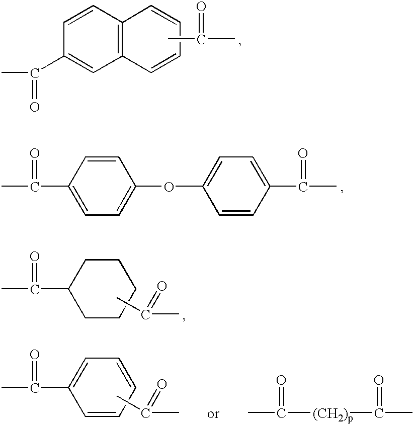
C1(C(C)=O)=CC2=C(C=C1)C=CC=C2.CC(C)=O.C1(C(C)=O)=CC=C(OC2=CC=C(C(C)=O)C=C2)C=C1.C1C(C(C)=O)CCCC1.CC(C)=O.CC([(CH2)p]C(C)=O)=O.C1=CC=CC=C1C(C)=O.CC(C)=O
